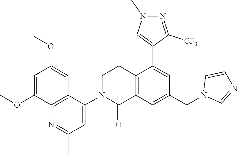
C12=C(C=C(CN3C=NC=C3)C=C1C1=CN(C)N=C1[CF3])C(=O)N(C1=CC(C)=NC3=C1C=C(OC)C=C3OC)CC2
